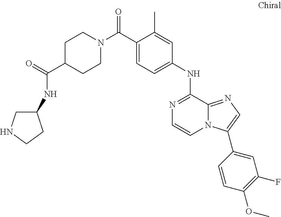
C1(NC2=NC=CN3C2=NC=C3C2=CC(F)=C(OC)C=C2)=CC=C(C(N2CCC(C(=O)NC3CNCC3)CC2)=O)C(C)=C1
